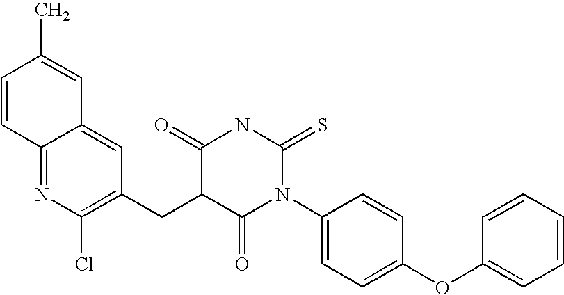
C1=CC2=NC(Cl)=C(CC3C(=O)N(C4=CC=C(OC5=CC=CC=C5)C=C4)C(=S)NC3=O)C=C2C=C1C
